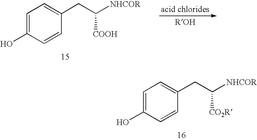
C1=C(O)C=CC(CC([NHCOR])[CO2R])=C1.C1=C(O)C=CC(CC([NHCOR])[COOH])=C1
